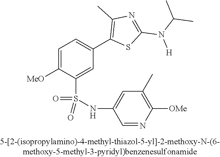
C1=C([OMe])C(S(NC2=CC(C)=C([OMe])N=C2)(=O)=O)=CC(C2=C(C)N=C(N(C(C)C)[H])S2)=C1
